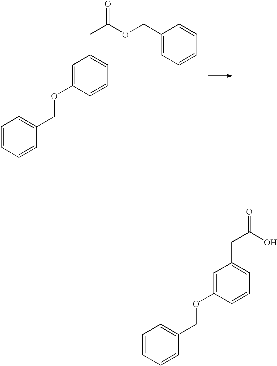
C1=CC=CC(COC2=CC(CC(O)=O)=CC=C2)=C1.C1=CC=CC(COC2=CC(CC(OCC3=CC=CC=C3)=O)=CC=C2)=C1
